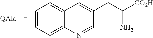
C1=CC=C2C(=C1)C=C(CC([CO2H])N)C=N2
